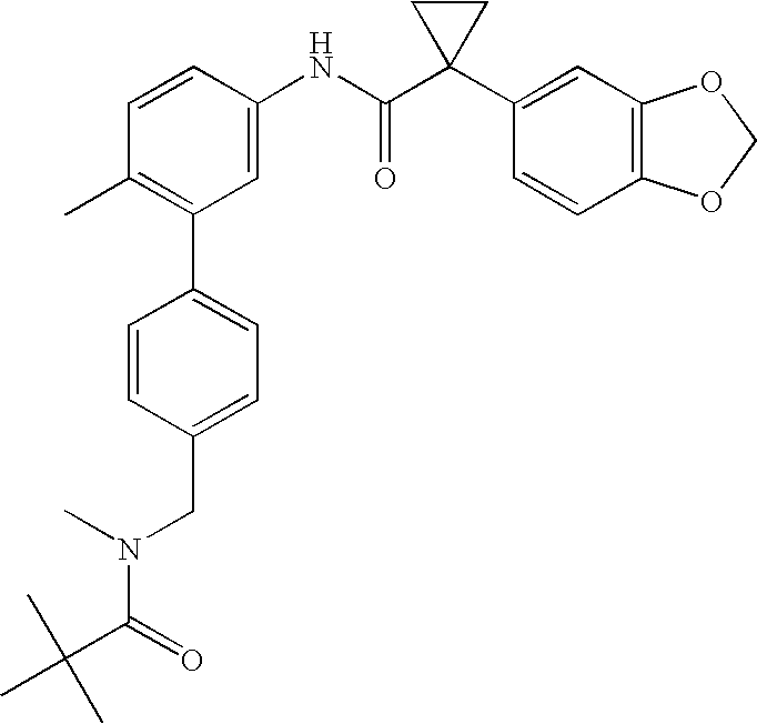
C1(NC(C2(C3=CC4=C(C=C3)OCO4)CC2)=O)=CC(C2=CC=C(CN(C(C(C)(C)C)=O)C)C=C2)=C(C)C=C1
